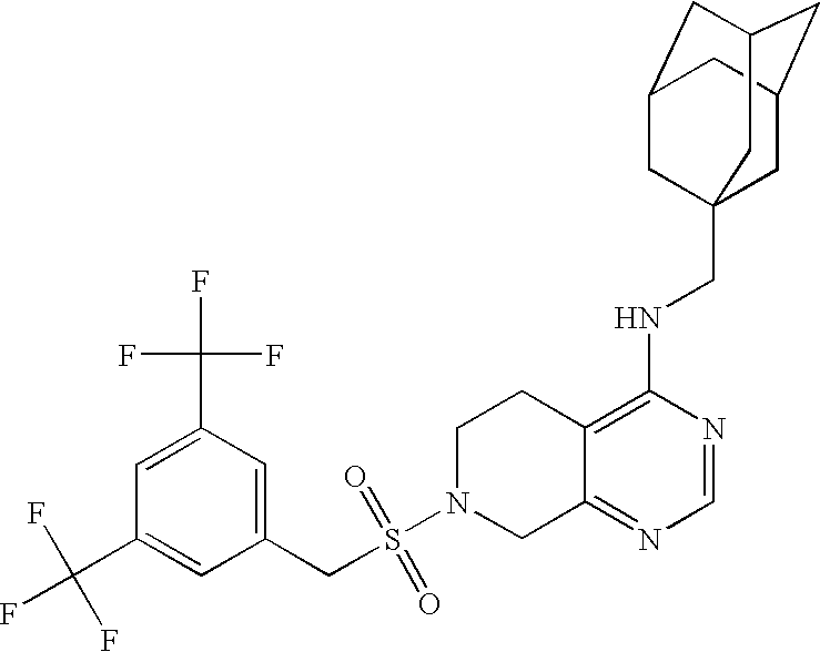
S(N1CC2=NC=NC(NCC34CC5CC(CC(C3)C5)C4)=C2CC1)(=O)(CC1=CC(C(F)(F)F)=CC(C(F)(F)F)=C1)=O
